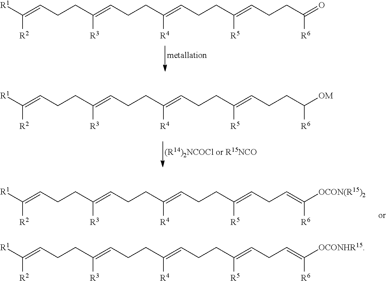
[R2]C([R1])=CCCC(=CCCC(=CCCC(=CCCC(=O)[R6])[R5])[R4])[R3].[R2]C([R1])=CCCC(=CCCC(=CCCC(=CCCC([OM])[R6])[R5])[R4])[R3].[R2]C([R1])=CCCC(=CCCC(=CCCC(=CCC=C([OCON(R15)2])[R6])[R5])[R4])[R3].[R2]C([R1])=CCCC(=CCCC(=CCCC(=CCC=C([OCONHR15])[R6])[R5])[R4])[R3]
